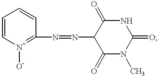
[N+]1([O-])=C(N=NC2C(=O)N(C)C(=O)NC2=O)C=CC=C1
